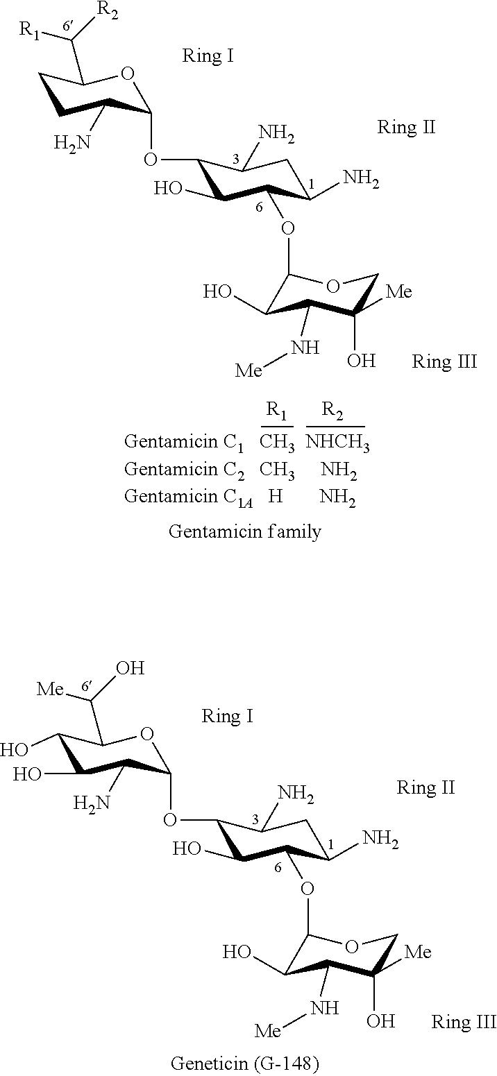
C1CC(N)C(OC2C(O)C(OC3C(O)C(N[Me])C([Me])(O)CO3)C(N)CC2N)OC1C([R1])[R2].[R1].[R2].C1(O)C(O)C(N)C(OC2C(O)C(OC3C(O)C(N[Me])C([Me])(O)CO3)C(N)CC2N)OC1C([Me])O
